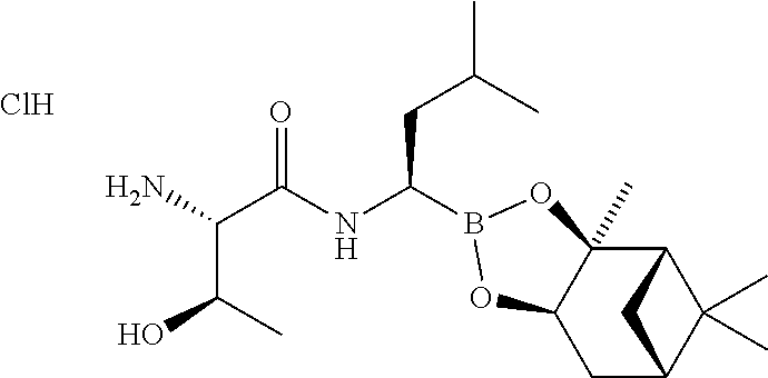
Cl.C(C(NC(CC(C)C)B1OC2(C)C3C(C)(C)C(CC2O1)C3)=O)(C(O)C)N
